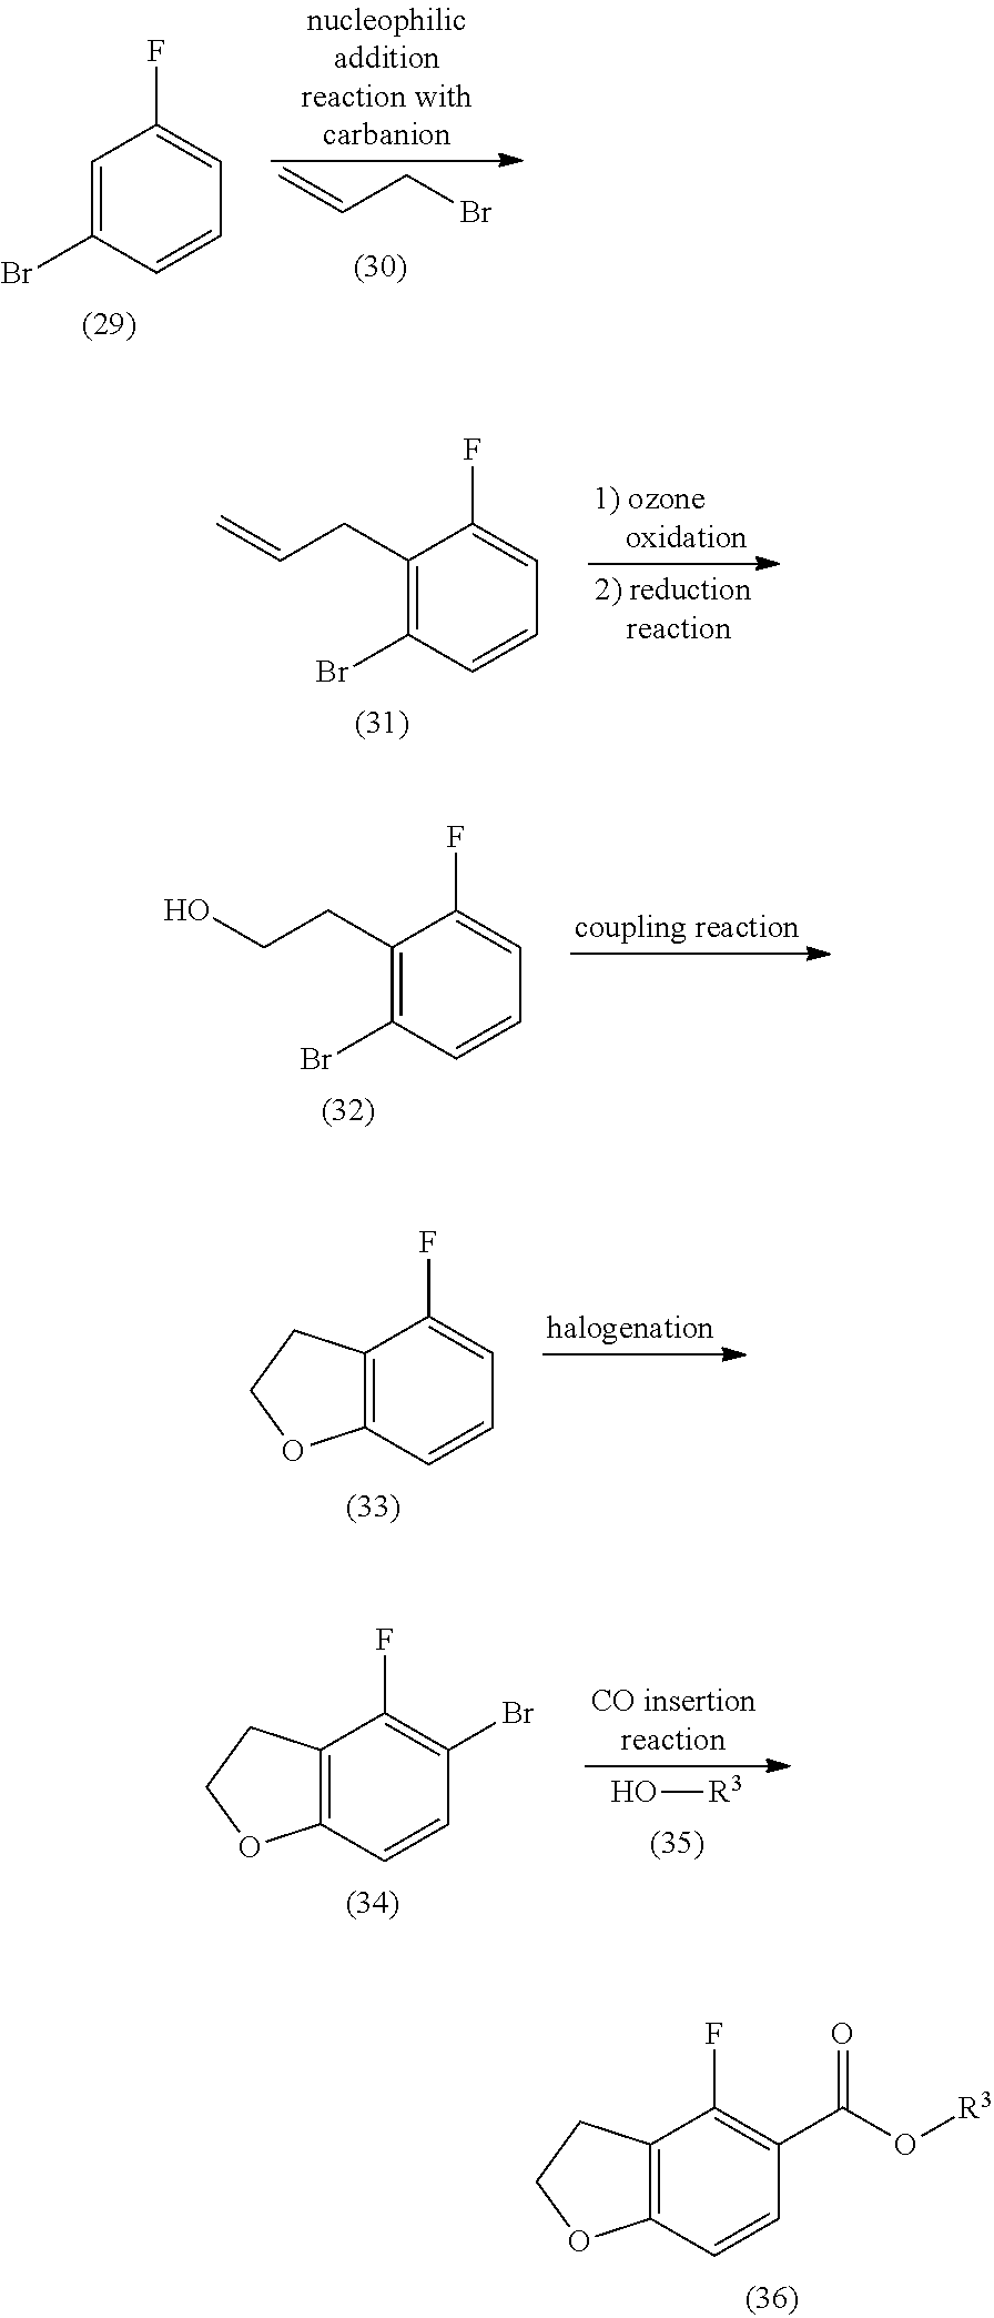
C=CCBr.C1=C(Br)C=CC=C1F.C1(CC=C)=C(Br)C=CC=C1F.C1(CCO)=C(Br)C=CC=C1F.C12=C(C=CC=C1F)OCC2.O[R3].C12=C(C=CC(Br)=C1F)OCC2.C12=C(C=CC(C(O[R3])=O)=C1F)OCC2
